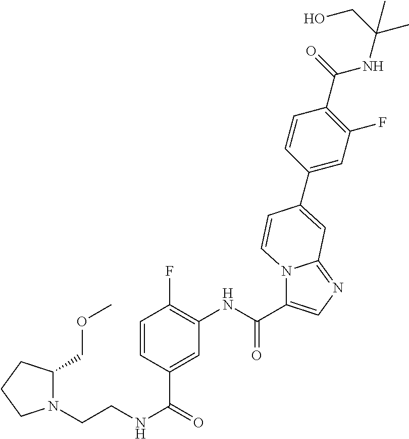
N12C(C(NC3=C(F)C=CC(C(NCCN4C(COC)CCC4)=O)=C3)=O)=CN=C1C=C(C1=CC(F)=C(C(=O)NC(C)(CO)C)C=C1)C=C2
